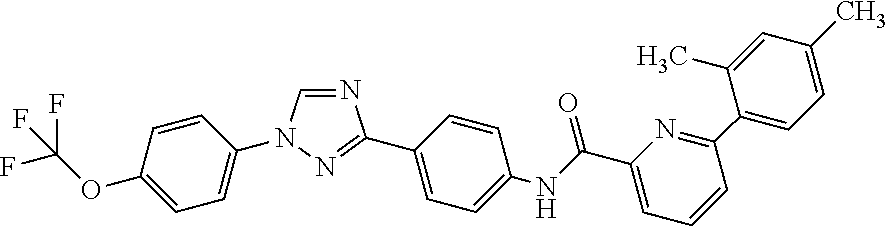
N1=CN(C2=CC=C(OC(F)(F)F)C=C2)N=C1C1=CC=C(NC(C2=CC=CC(C3=CC=C(C)C=C3C)=N2)=O)C=C1
